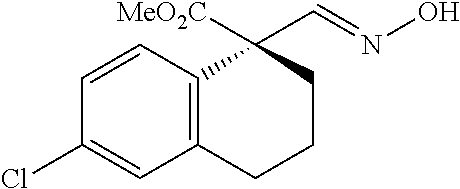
C1=CC2=C(C=C1Cl)CCCC2(C=NO)[MeO2C]
